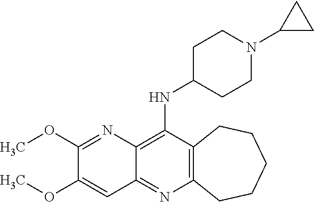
C12=C(C(NC3CCN(C4CC4)CC3)=C3C(=N1)C=C(OC)C(OC)=N3)CCCCC2
